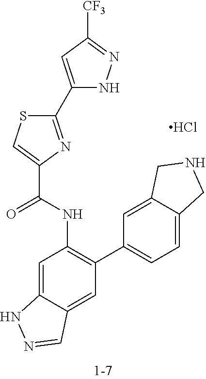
C1=C2C(=CC(C3=CC=C4C(=C3)CNC4)=C1NC(=O)C1=CSC(C3=CC([CF3])=NN3)=N1)C=NN2.Cl
